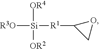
[R3O][Si]([R1]C1CO1)([OR4])[OR2]
